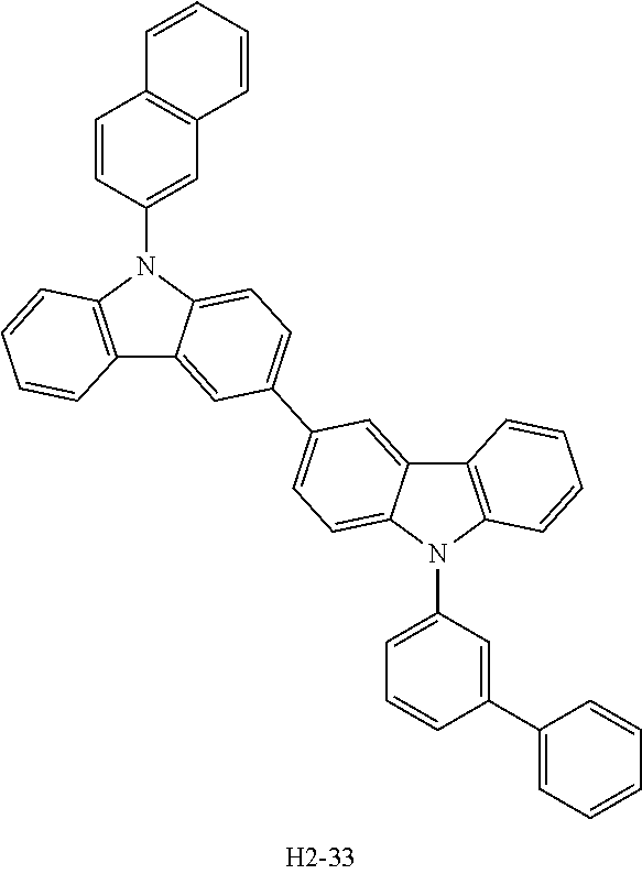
C1=CC(N2C3=C(C4=CC(C5=CC=C6N(C7=CC=CC(C8=CC=CC=C8)=C7)C7=C(C6=C5)C=CC=C7)=CC=C24)C=CC=C3)=CC2=C1C=CC=C2
